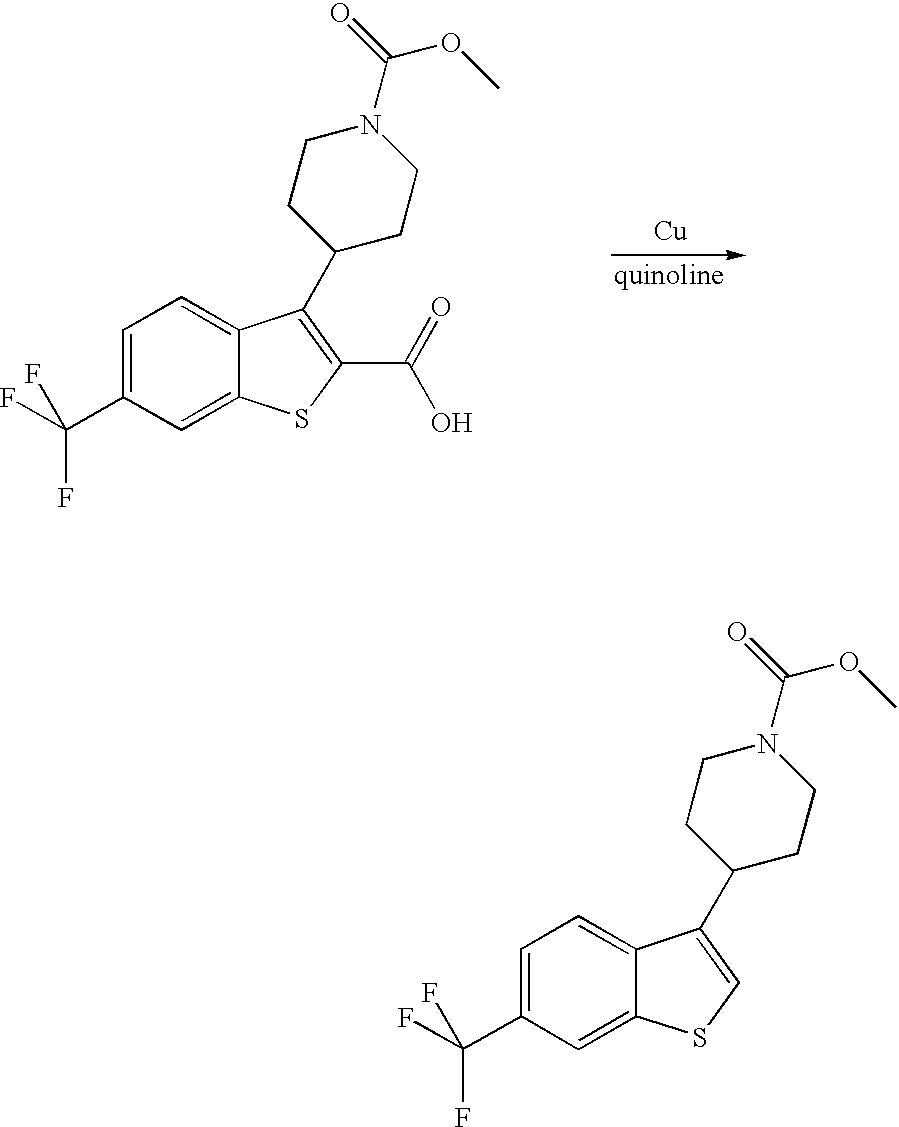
C1=C(C(F)(F)F)C=C2C(=C1)C(C1CCN(C(OC)=O)CC1)=C(C(=O)O)S2.[Cu].C1=C(C(F)(F)F)C=C2C(=C1)C(C1CCN(C(OC)=O)CC1)=CS2
